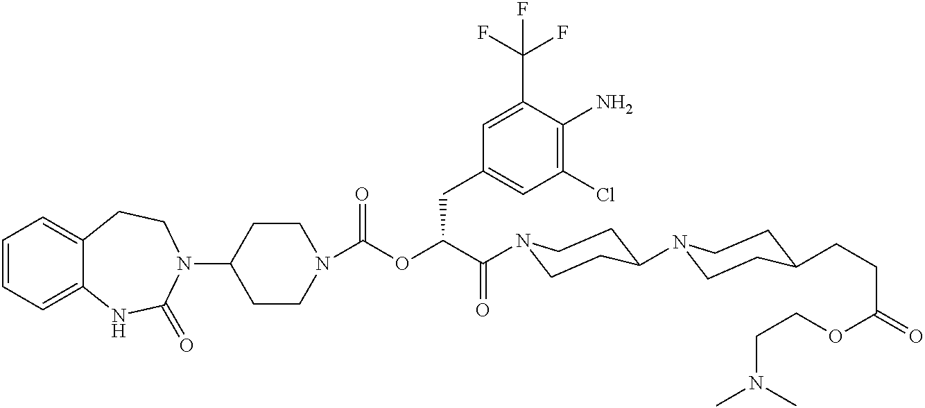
C1=CC=C2C(=C1)CCN(C1CCN(C(OC(C(=O)N3CCC(N4CCC(CCC(=O)OCCN(C)C)CC4)CC3)CC3=CC(Cl)=C(N)C(C(F)(F)F)=C3)=O)CC1)C(=O)N2
